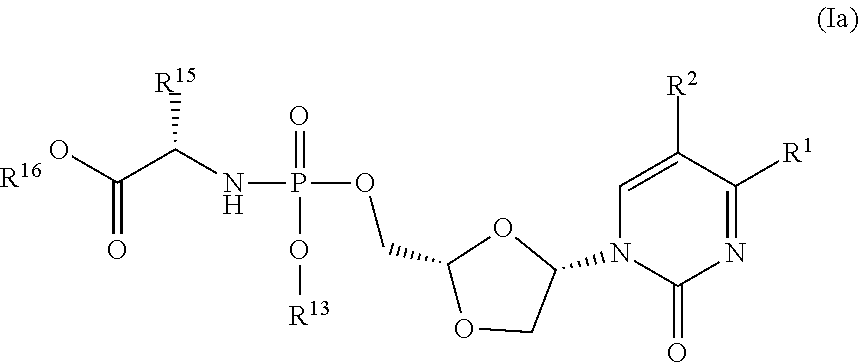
OC(C(NP(=O)(O[R13])OCC1OCC(N2C=C([R2])C([R1])=NC2=O)O1)[R15])=O.[R16]
